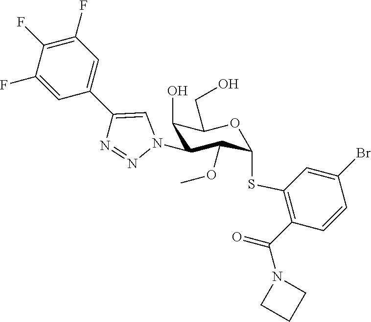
C1(F)=CC(C2=CN(C3C(O)C(CO)OC(SC4=C(C(=O)N5CCC5)C=CC(Br)=C4)C3OC)N=N2)=CC(F)=C1F
